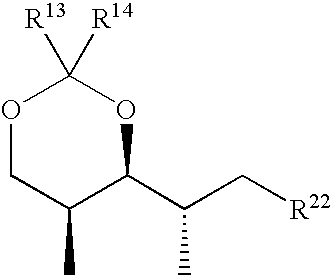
O1CC(C)C(C(C[R22])C)OC1([R13])[R14]
